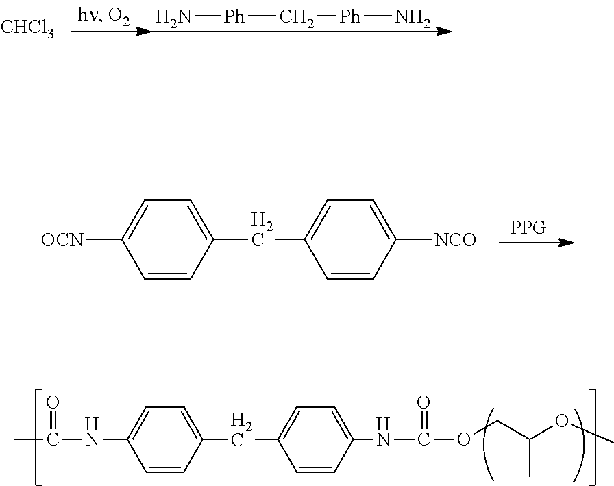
[CHCl3].N[Ph]C[Ph]N.C1(CC2=CC=C([NCO])C=C2)=CC=C([OCN])C=C1.[PPG].C1(CC2=CC=C(NC(=O)OCC(OC)C)C=C2)=CC=C(NC(=O)C)C=C1
